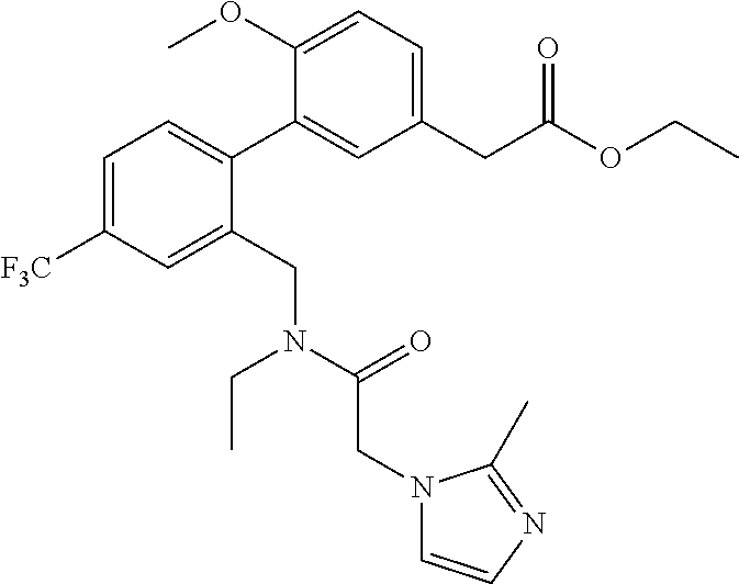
C1=C([F3C])C=C(CN(CC)C(CN2C=CN=C2C)=O)C(C2=CC(CC(OCC)=O)=CC=C2OC)=C1
